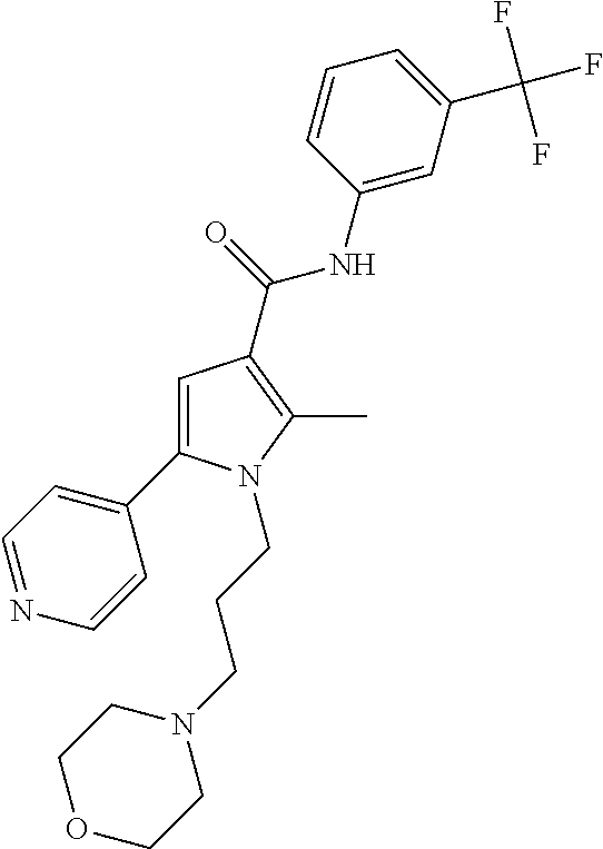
C1=C(C2=CC=NC=C2)N(CCCN2CCOCC2)C(C)=C1C(=O)NC1=CC(C(F)(F)F)=CC=C1
